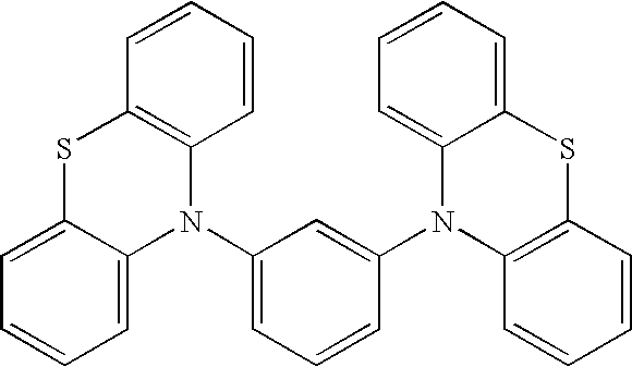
C1=C2C(=CC=C1)N(C1=CC=CC(N3C4=C(SC5=CC=CC=C35)C=CC=C4)=C1)C1=C(S2)C=CC=C1
